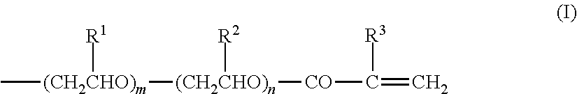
C[(CH2CHO)m]([(CH2CHO)n]([CO]C(=C)[R3])[R2])[R1]
